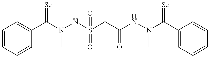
C1=CC=CC(C(=[Se])N(C)NS(=O)(CC(=O)NN(C)C(=[Se])C2=CC=CC=C2)=O)=C1
